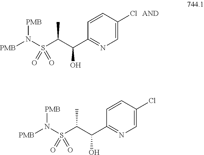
[PMB]N(S(C(C(C1=NC=C(Cl)C=C1)O)C)(=O)=O)[PMB].[PMB]N(S(C(C(C1=NC=C(Cl)C=C1)O)C)(=O)=O)[PMB]
